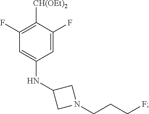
C1=C(NC2CN(CCCF)C2)C=C(F)C([CH(OEt)2])=C1F
